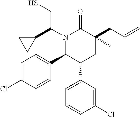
N1(C(CS)C2CC2)C(C2=CC=C(Cl)C=C2)C(C2=CC=CC(Cl)=C2)CC(CC=C)(C)C1=O
